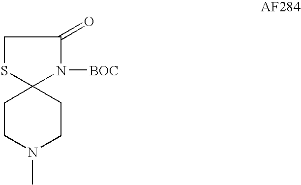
C1CN(C)CCC12SCC(=O)N2[BOC]
